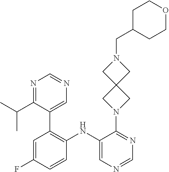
C1(NC2=C(C3=CN=CN=C3C(C)C)C=C(F)C=C2)=CN=CN=C1N1CC2(C1)CN(CC1CCOCC1)C2
